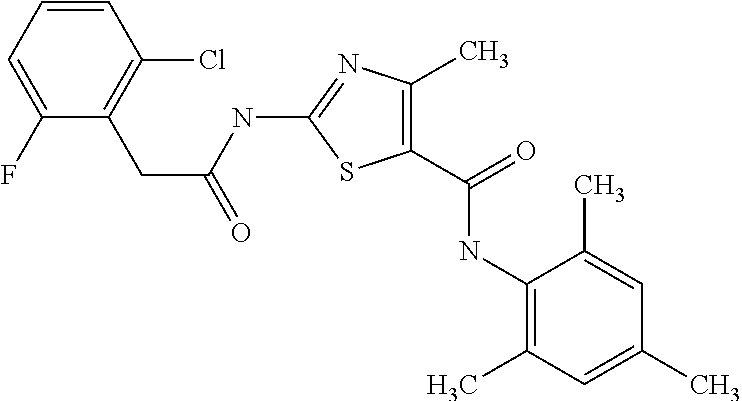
N(C1=NC(C)=C(C(=O)NC2=C(C)C=C(C)C=C2C)S1)C(CC1=C(Cl)C=CC=C1F)=O
